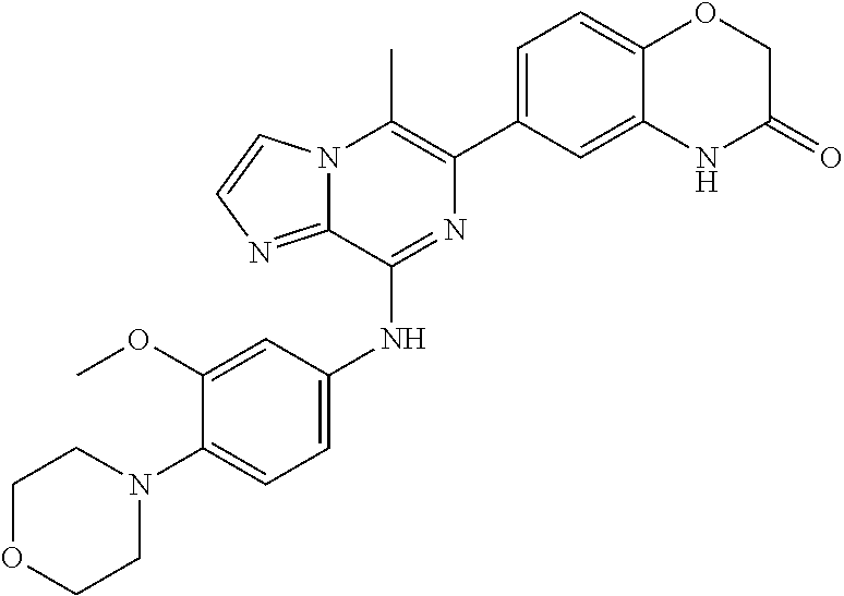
C1(C2=CC=C3C(=C2)NC(=O)CO3)=C(C)N2C(=NC=C2)C(NC2=CC=C(N3CCOCC3)C(OC)=C2)=N1
